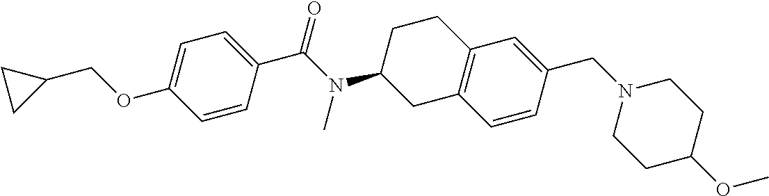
C1=C(OCC2CC2)C=CC(C(N(C2CC3=C(CC2)C=C(CN2CCC(OC)CC2)C=C3)C)=O)=C1
